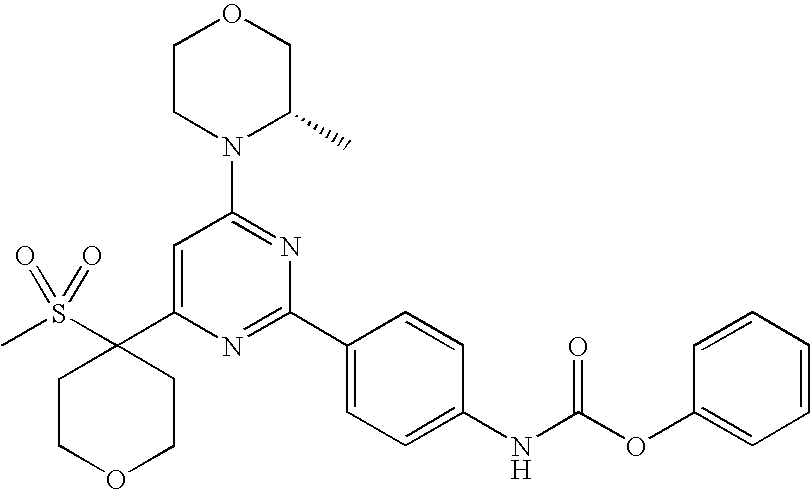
C1=C(C2(S(C)(=O)=O)CCOCC2)N=C(C2=CC=C(NC(OC3=CC=CC=C3)=O)C=C2)N=C1N1CCOCC1C
